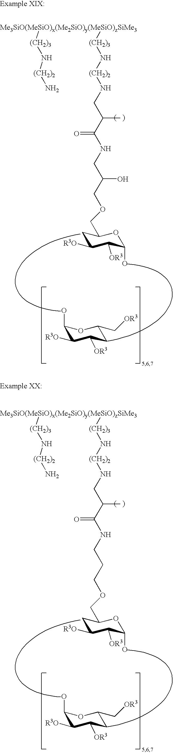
C1(O)C([R3O])C([OR3])CC(C[OR3])O1.C1C([R3O])C([OR3])C(O)OC1COCC(CNC(C(CN[(CH2)2]N[(CH2)3][Me3SiO(MeSiO)x(Me2SiO)y(MeSiO)zSiMe3][(CH2)3]N[(CH2)2]N)C)=O)O.C1(O)C([R3O])C([OR3])CC(C[OR3])O1.C1C([R3O])C([OR3])C(O)OC1COCCCNC(C(CN[(CH2)2]N[(CH2)3][Me3SiO(MeSiO)x(Me2SiO)y(MeSiO)zSiMe3][(CH2)3]N[(CH2)2]N)C)=O
